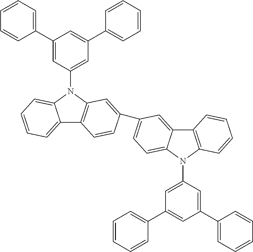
C12=CC=CC=C1N(C1=CC(C3=CC=CC=C3)=CC(C3=CC=CC=C3)=C1)C1=C2C=CC(C2=CC=C3C(=C2)C2=C(N3C3=CC(C4=CC=CC=C4)=CC(C4=CC=CC=C4)=C3)C=CC=C2)=C1
